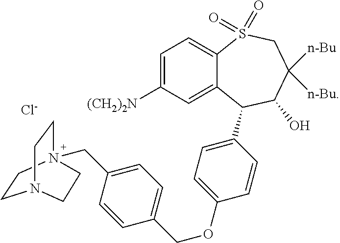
C1=C([(CH2)2N])C=C2C(=C1)S(=O)(=O)CC([n-Bu])([n-Bu])C(O)C2C1=CC=C(OCC2=CC=C(CN34CCN(CC3)CC4)C=C2)C=C1.[Cl-]
